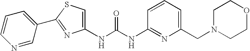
N(C(=O)NC1=NC(CN2CCOCC2)=CC=C1)C1=CSC(C2=CC=CN=C2)=N1
